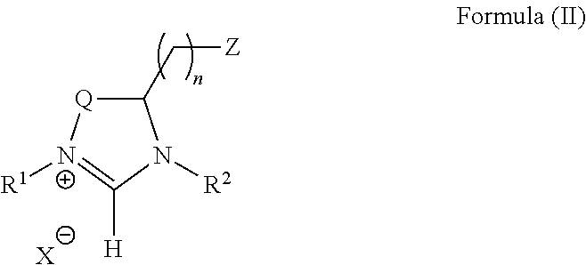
C1(C[Z])[Q][N+]([R1])=C([H])N1[R2].[X]
